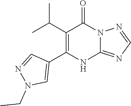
C12=NC=NN1C(=O)C(C(C)C)=C(C1=CN(CC)N=C1)N2
